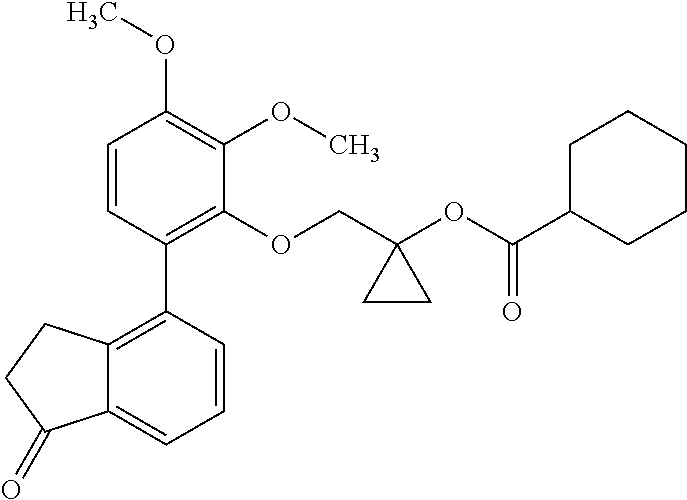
C1=CC(C2=C3C(=CC=C2)C(=O)CC3)=C(OCC2(OC(C3CCCCC3)=O)CC2)C(OC)=C1OC
